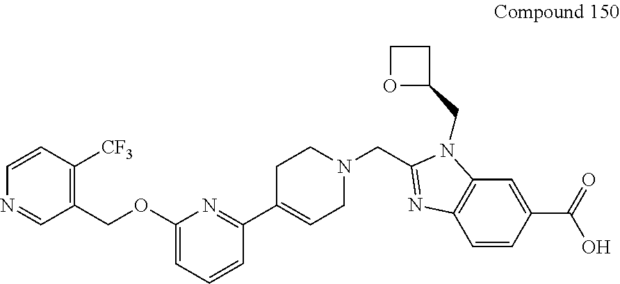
C1=CC([CF3])=C(COC2=CC=CC(C3=CCN(CC4=NC5=C(N4CC4CCO4)C=C(C(=O)O)C=C5)CC3)=N2)C=N1
